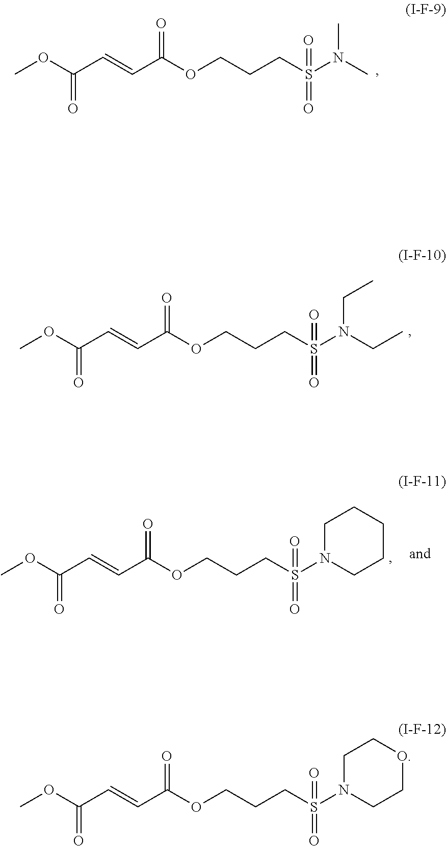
COC(C=CC(OCCCS(=O)(N(C)C)=O)=O)=O.COC(C=CC(OCCCS(=O)(N1CCOCC1)=O)=O)=O.COC(C=CC(OCCCS(=O)(N(CC)CC)=O)=O)=O.COC(C=CC(OCCCS(=O)(N1CCCCC1)=O)=O)=O
